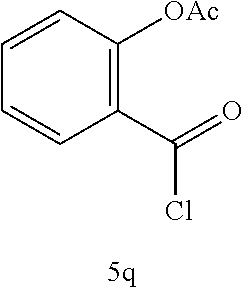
C1(C(=O)Cl)=C([OAc])C=CC=C1
